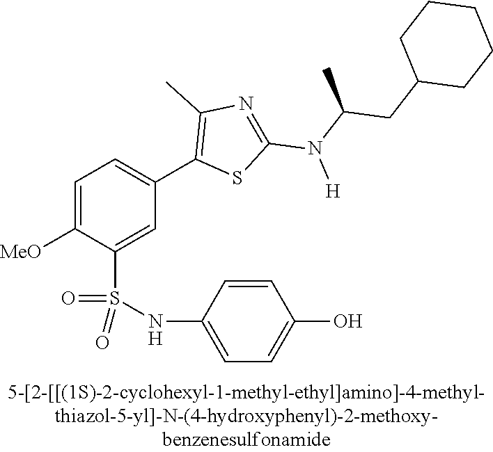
C1=C([OMe])C(S(NC2=CC=C(O)C=C2)(=O)=O)=CC(C2=C(C)N=C(N(C(CC3CCCCC3)C)[H])S2)=C1
